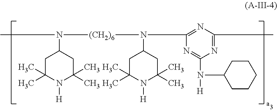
CN(C1CC(C)(C)N([H])C(C)(C)C1)[(CH2)6]N(C1CC(C)(C)N([H])C(C)(C)C1)C1=NC(C)=NC(N([H])C2CCCCC2)=N1
